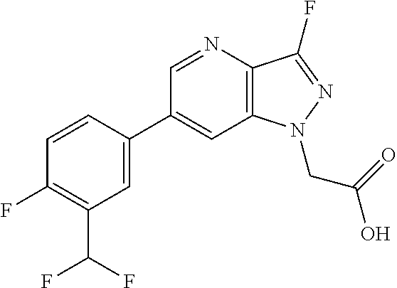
C1(C2=CC(C(F)F)=C(F)C=C2)=CC2=C(C(F)=NN2CC(O)=O)N=C1
